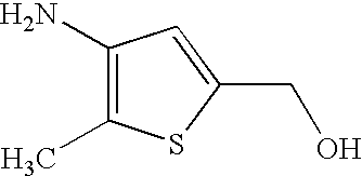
OCC1=CC(N)=C(C)S1
